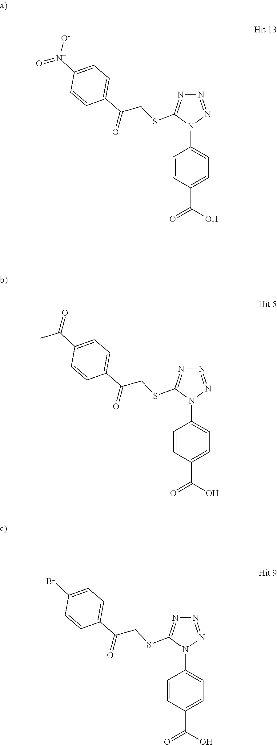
C1=CC(N2C(SCC(C3=CC=C([N+]([O-])=O)C=C3)=O)=NN=N2)=CC=C1C(O)=O.C1=CC(N2C(SCC(C3=CC=C(C(=O)C)C=C3)=O)=NN=N2)=CC=C1C(O)=O.C1=CC(N2C(SCC(C3=CC=C(Br)C=C3)=O)=NN=N2)=CC=C1C(O)=O
